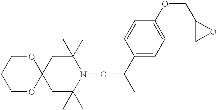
C1C(C)(C)N(OC(C)C2=CC=C(OCC3CO3)C=C2)C(C)(C)CC12OCCCO2
